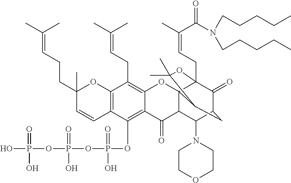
C12=C(OP(=O)(O)OP(OP(O)(=O)O)(=O)O)C3=C(C(CC=C(C)C)=C1OC14C(C2=O)C(N2CCOCC2)C2C(=O)C1(CC=C(C)C(=O)N(CCCCC)CCCCC)OC(C)(C)C4C2)OC(C)(CCC=C(C)C)C=C3
